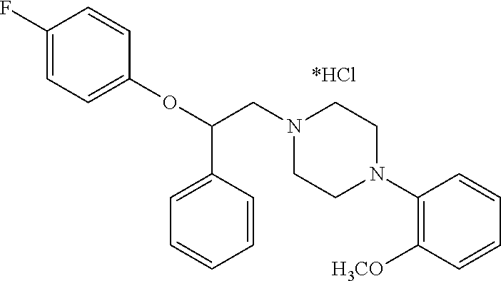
C1(F)=CC=C(OC(C2=CC=CC=C2)CN2CCN(C3=C([H3CO])C=CC=C3)CC2)C=C1
